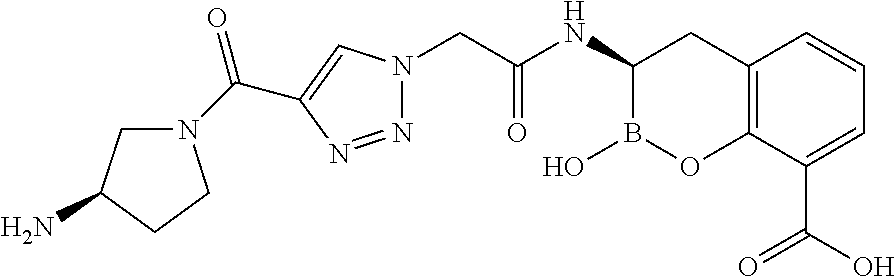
C12=C(C(C(O)=O)=CC=C1)OB(O)C(NC(CN1N=NC(C(N3CC(N)CC3)=O)=C1)=O)C2
